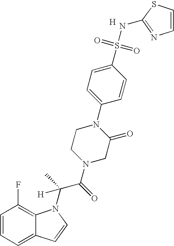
C1=CC=C2C(=C1F)N(C(C(N1CC(=O)N(C3=CC=C(S(=O)(=O)NC4=NC=CS4)C=C3)CC1)=O)(C)[H])C=C2.[H]
